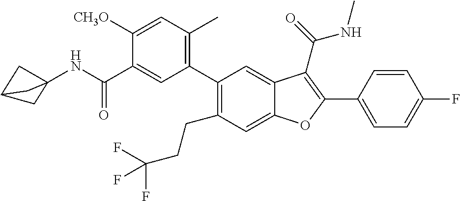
C1=C(C2=C(C(=O)NC)C3=CC(C4=C(C)C=C([CH3O])C(C(NC56CC(C5)C6)=O)=C4)=C(CCC(F)(F)F)C=C3O2)C=CC(F)=C1
